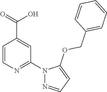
C1=CN=C(N2N=CC=C2OCC2=CC=CC=C2)C=C1C(=O)O
